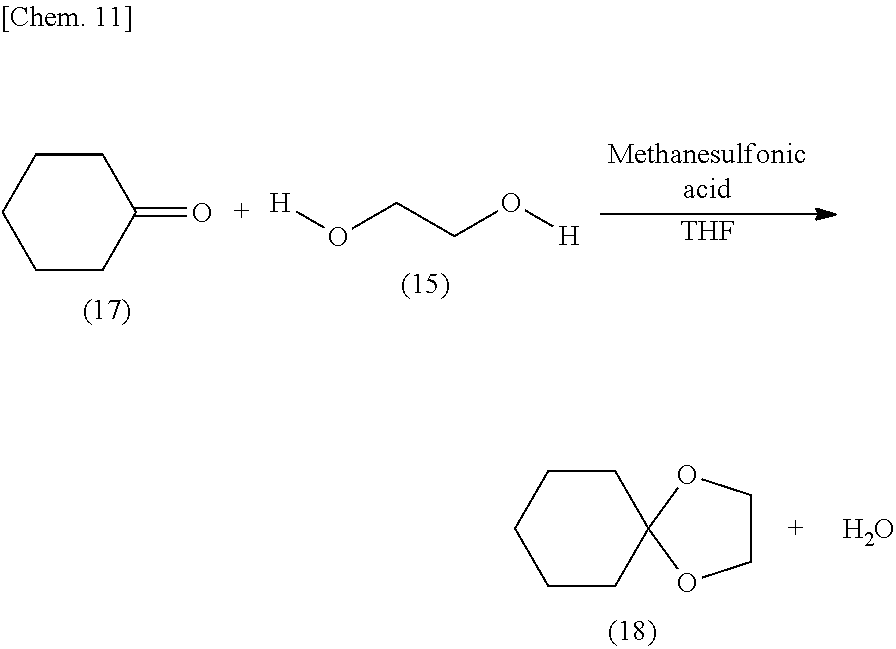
[THF].[H]OCCO[H].C1CCCCC1=O.C12(OCCO1)CCCCC2.O
